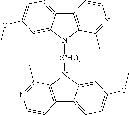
C12=C(N([(CH2)7]N3C4=C(C5=CC=C(OC)C=C35)C=CN=C4C)C3=CC(OC)=CC=C13)C(C)=NC=C2
